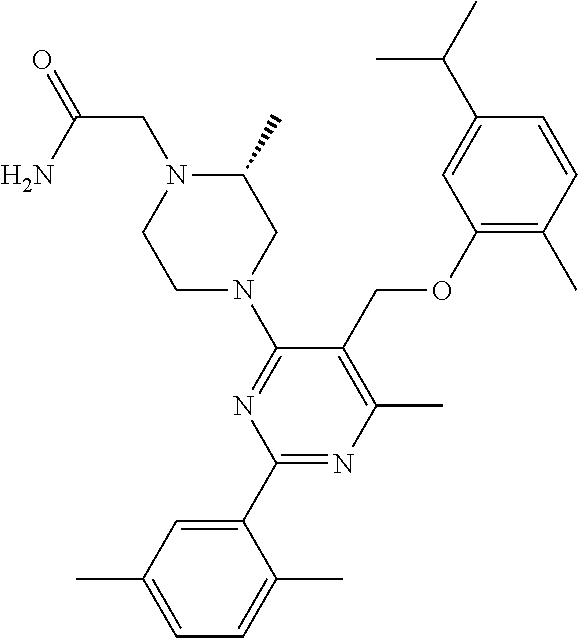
C1(OCC2=C(C)N=C(C3=CC(C)=CC=C3C)N=C2N2CC(C)N(CC(=O)N)CC2)=C(C)C=CC(C(C)C)=C1
